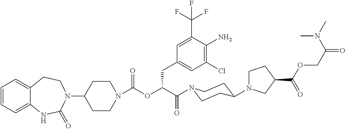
C1(N2CCC3=CC=CC=C3NC2=O)CCN(C(=O)OC(C(=O)N2CCC(N3CCC(C(OCC(=O)N(C)C)=O)C3)CC2)CC2=CC(Cl)=C(N)C(C(F)(F)F)=C2)CC1
